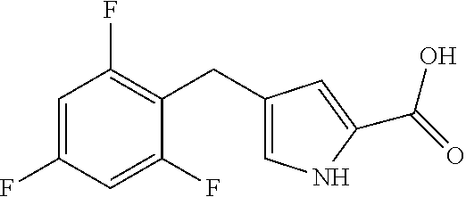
C1=C(F)C=C(F)C(CC2=CNC(C(=O)O)=C2)=C1F
